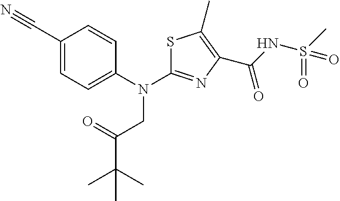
C1(C#N)=CC=C(N(CC(=O)C(C)(C)C)C2=NC(C(=O)NS(C)(=O)=O)=C(C)S2)C=C1
